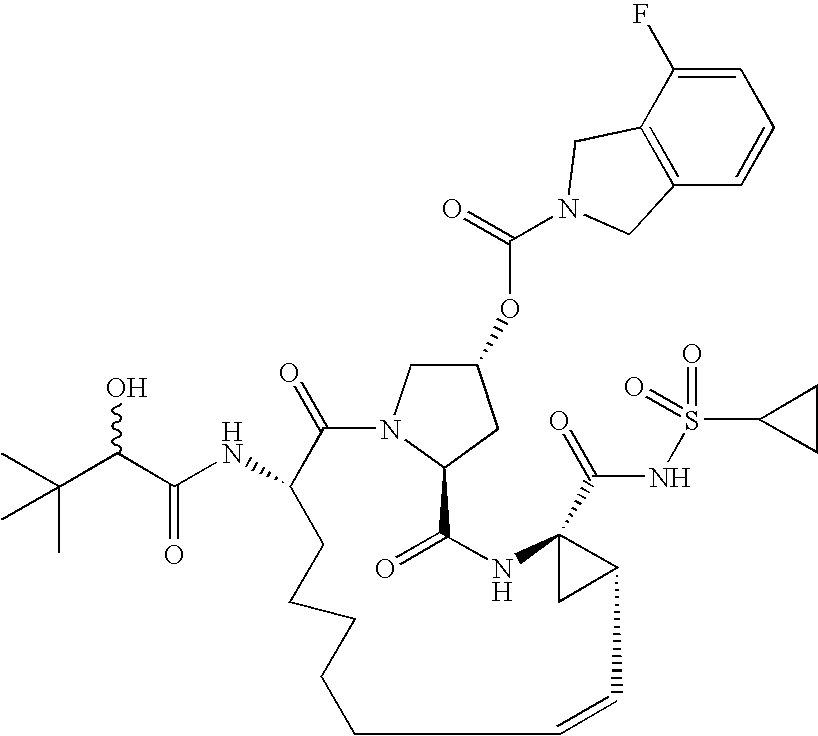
C1=C(F)C2=C(C=C1)CN(C(=O)OC1CN3C(C1)C(=O)NC1(C(=O)NS(=O)(=O)C4CC4)CC1C=CCCCCCC(NC(C(O)C(C)(C)C)=O)C3=O)C2
